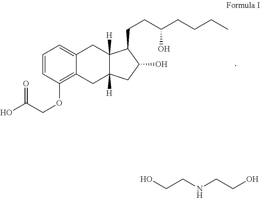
C1=CC(OCC(O)=O)=C2C(=C1)CC1([H])C([H])(C2)CC(O)C1CCC(CCCC)O.OCCNCCO
